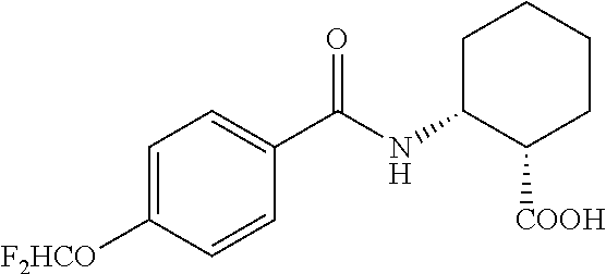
C1=C([F2HCO])C=CC(C(NC2C([COOH])CCCC2)=O)=C1
